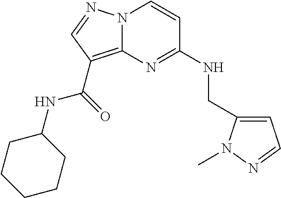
N12C(=C(C(=O)NC3CCCCC3)C=N1)N=C(NCC1=CC=NN1C)C=C2
